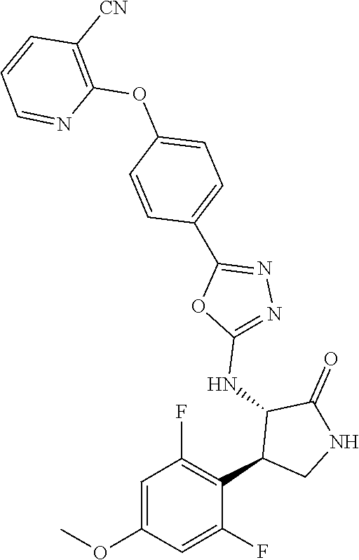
C1(NC2C(C3=C(F)C=C(OC)C=C3F)CNC2=O)=NN=C(C2=CC=C(OC3=C([CN])C=CC=N3)C=C2)O1
